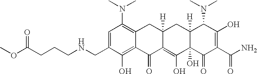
N(CC1=CC(N(C)C)=C2C(=C1O)C(=O)C1=C(O)C3(O)C([H])(CC1([H])C2)C(N(C)C)C(O)=C(C(N)=O)C3=O)CCCC(OC)=O
